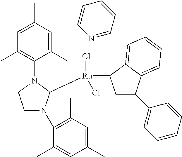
N1=CC=CC=C1.C1=C(C)C=C(C)C(N2CCN(C3=C(C)C=C(C)C=C3C)C2[Ru](Cl)(Cl)=C2C=C(C3=CC=CC=C3)C3=CC=CC=C32)=C1C
